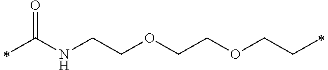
C(NCCOCCOCCC)(=O)C
